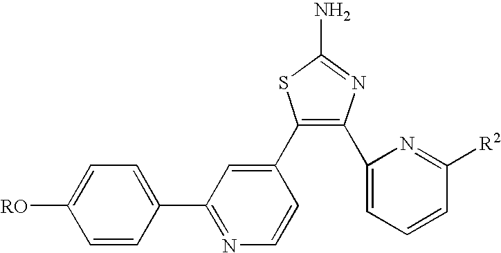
C1([RO])=CC=C(C2=NC=CC(C3=C(C4=CC=CC([R2])=N4)N=C(N)S3)=C2)C=C1
